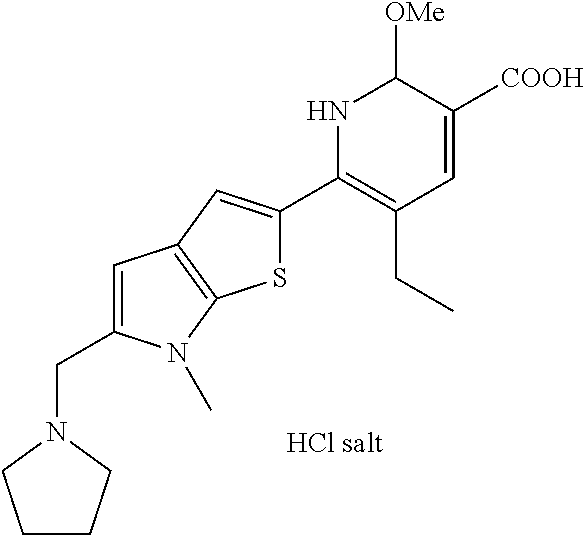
S1C(C2=C(CC)C=C([COOH])C([OMe])N2)=CC2=C1N(C)C(CN1CCCC1)=C2
